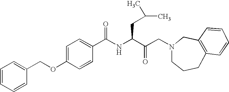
C1=C(OCC2=CC=CC=C2)C=CC(C(NC(C(CN2CCCC3=C(C2)C=CC=C3)=O)CC(C)C)=O)=C1
